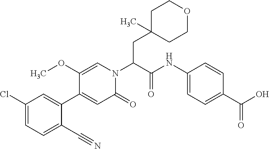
C1(Cl)=CC=C(C#N)C(C2=CC(=O)N(C(C(NC3=CC=C(C(O)=O)C=C3)=O)CC3(C)CCOCC3)C=C2OC)=C1
